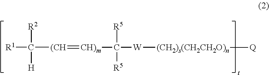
[R1]C([R2])([H])[(CH]=[CH)m]C([R5])([R5])[W][(CH2)s(CH2CH2O)n][Q]
